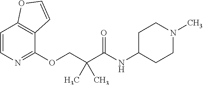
C12=C(C(OCC(C(NC3CCN(C)CC3)=O)(C)C)=NC=C1)C=CO2
